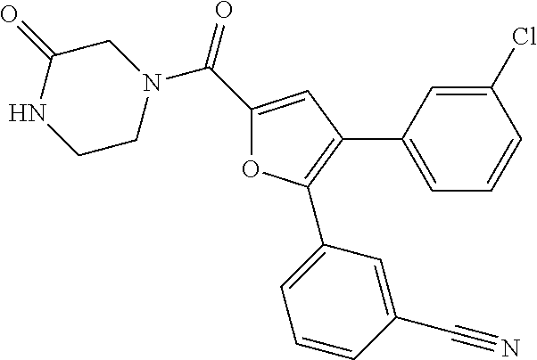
C1(C(N2CC(=O)NCC2)=O)=CC(C2=CC=CC(Cl)=C2)=C(C2=CC=CC(C#N)=C2)O1
